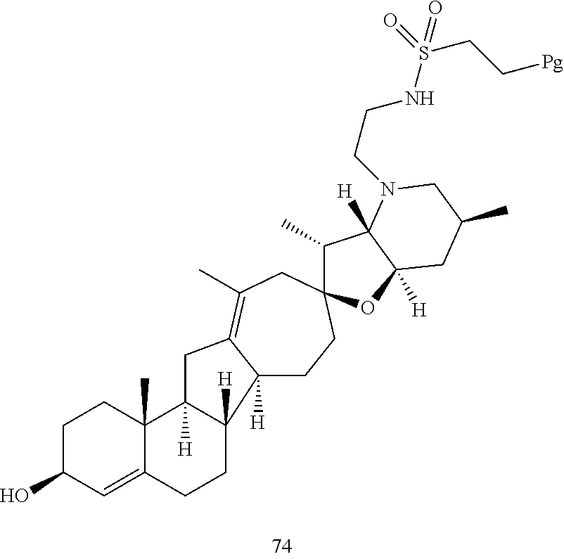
C1C(O)C=C2C(C)(C1)C1([H])C([H])(CC2)C2([H])CCC3(CC(C)=C2C1)C(C)C1([H])C([H])(O3)CC(C)CN1CCNS(CC[Pg])(=O)=O
